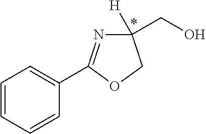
C1=CC=CC(C2=NC([H])(CO)CO2)=C1
